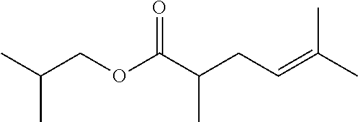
CC(COC(C(CC=C(C)C)C)=O)C
